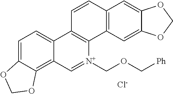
C1=C2C(=C3C(=C1)C1=C([N+](COC[Ph])=C3)C3=C(C=C1)C=C1C(=C3)OCO1)OCO2.[Cl-]
